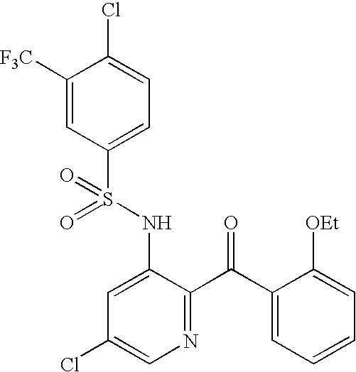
C1([F3C])=CC(S(NC2=CC(Cl)=CN=C2C(C2=CC=CC=C2[OEt])=O)(=O)=O)=CC=C1Cl
